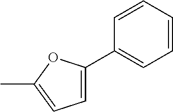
CC1=CC=C(C2=CC=CC=C2)O1
